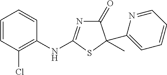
C1=CC(Cl)=C(NC2=NC(=O)C(C3=CC=CC=N3)(C)S2)C=C1
